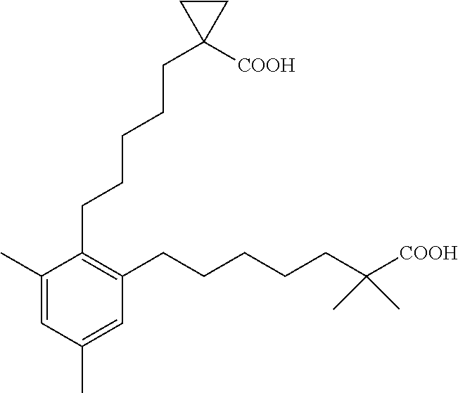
C1(CCCCCC2([COOH])CC2)=C(CCCCCC([COOH])(C)C)C=C(C)C=C1C
